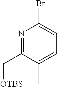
N1=C(C[OTBS])C(C)=CC=C1Br
